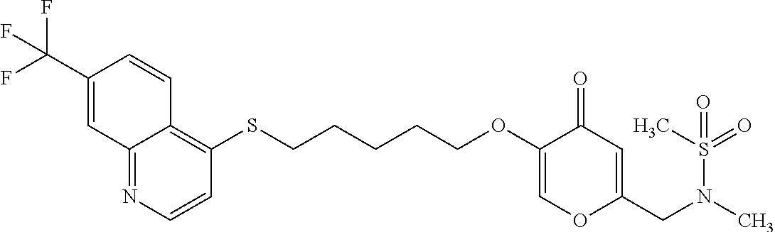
C12=NC=CC(SCCCCCOC3=COC(CN(C)S(=O)(C)=O)=CC3=O)=C1C=CC(C(F)(F)F)=C2
